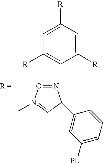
C1([PL])=CC=CC(C2N=ON(C)=C2)=C1.C1([R])=CC([R])=CC([R])=C1
